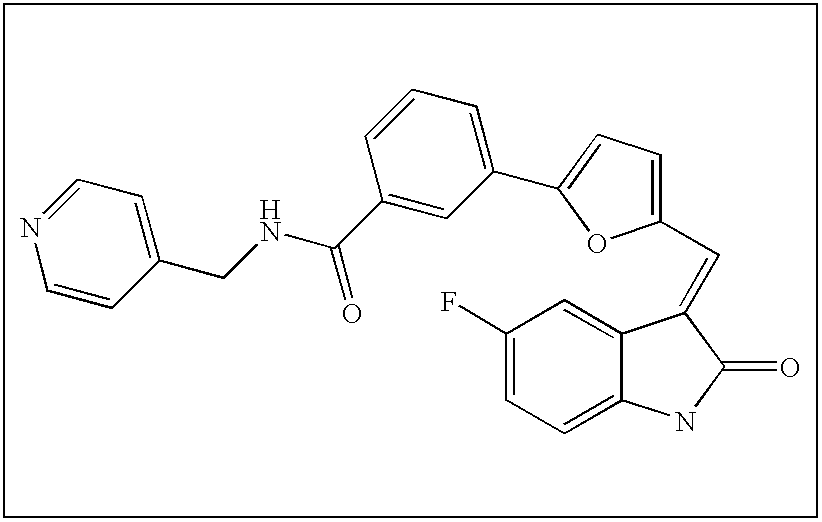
C12=CC=C(F)C=C1C(=CC1=CC=C(C3=CC=CC(C(=O)NCC4=CC=NC=C4)=C3)O1)C(=O)N2
